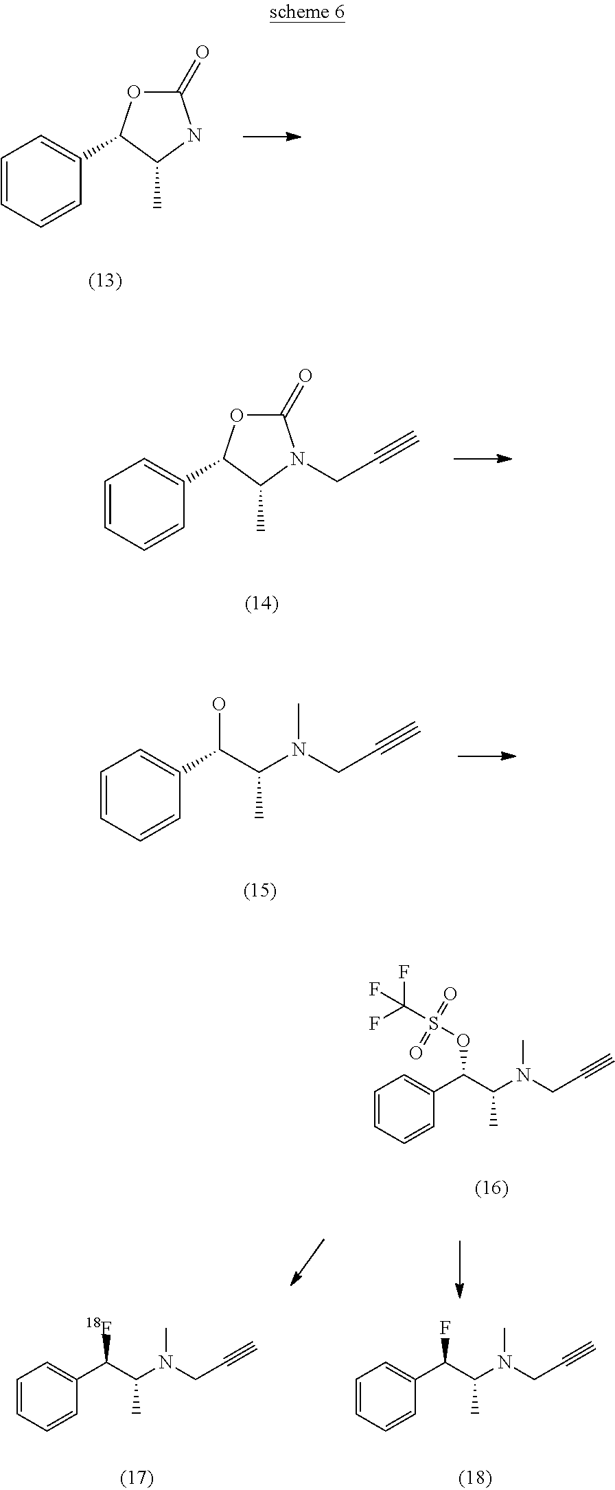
C1=CC=CC(C2OC(=O)NC2C)=C1.C1=CC=CC(C2OC(=O)N(CC#C)C2C)=C1.C1=CC=CC(C(C(N(CC#C)C)C)O)=C1.C1=CC=CC(C(C(N(CC#C)C)C)OS(C(F)(F)F)(=O)=O)=C1.C1=CC=CC(C(C(N(CC#C)C)C)[18F])=C1.C1=CC=CC(C(C(N(CC#C)C)C)F)=C1
